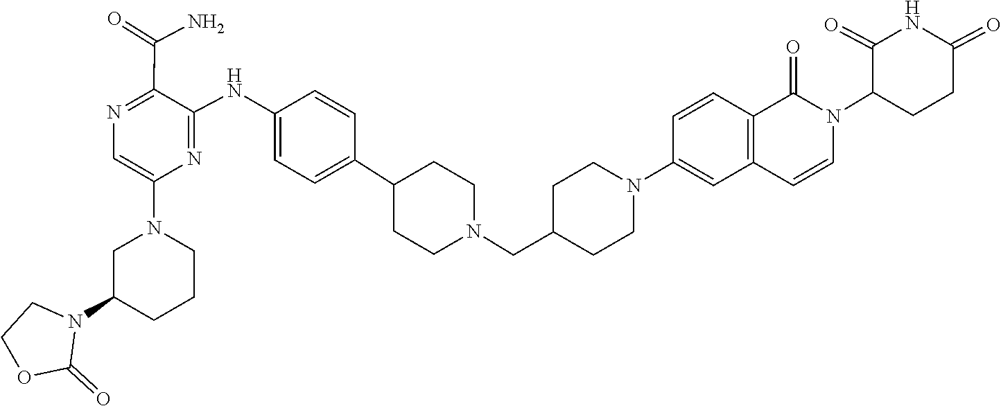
C1COC(=O)N1C1CN(C2=CN=C(C(=O)N)C(NC3=CC=C(C4CCN(CC5CCN(C6=CC7=C(C=C6)C(=O)N(C6C(=O)NC(=O)CC6)C=C7)CC5)CC4)C=C3)=N2)CCC1
